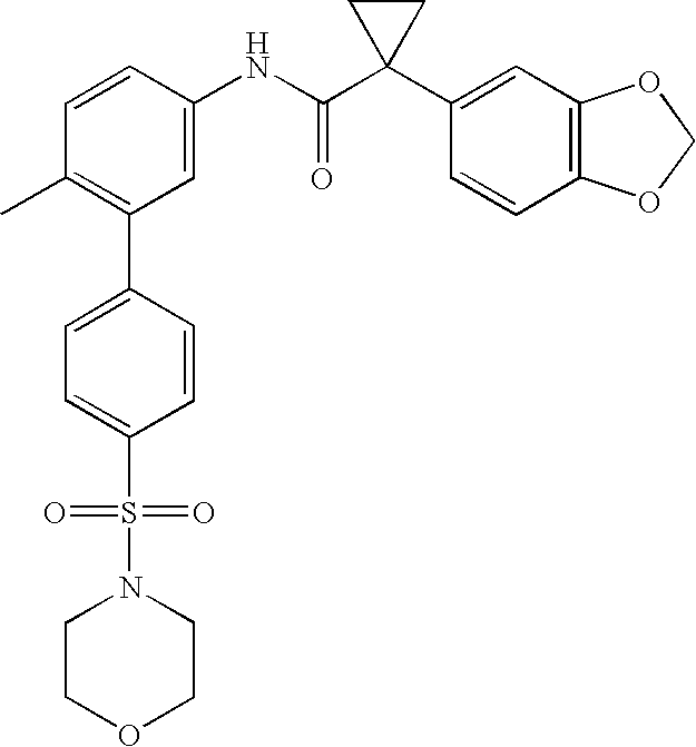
C1(NC(C2(C3=CC4=C(C=C3)OCO4)CC2)=O)=CC(C2=CC=C(S(N3CCOCC3)(=O)=O)C=C2)=C(C)C=C1
